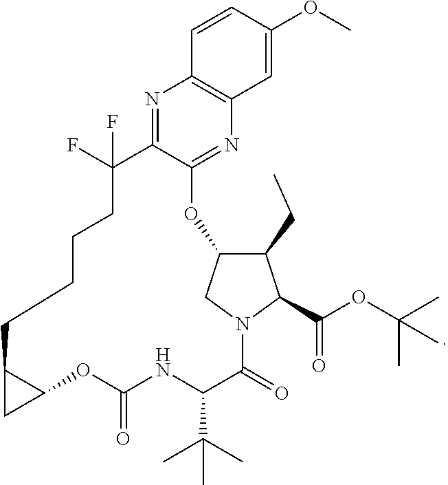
C1=CC(OC)=CC2=C1N=C1C(=N2)OC2C(CC)C(C(OC(C)(C)C)=O)N(C2)C(=O)C(C(C)(C)C)NC(=O)OC2C(CCCCC1(F)F)C2
